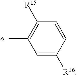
C1=C([R16])C=CC([R15])=C1C
